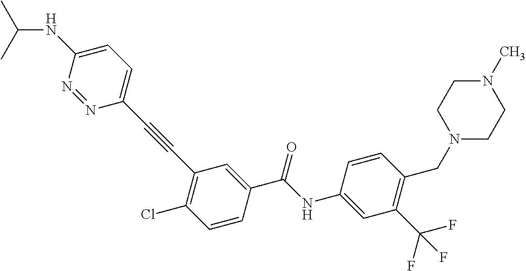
C(C1=CC(C#CC2=CC=C(NC(C)C)N=N2)=C(Cl)C=C1)(NC1=CC(C(F)(F)F)=C(CN2CCN(C)CC2)C=C1)=O
